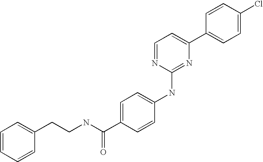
C1=CC(C2=CC=NC(NC3=CC=C(C(NCCC4=CC=CC=C4)=O)C=C3)=N2)=CC=C1Cl
